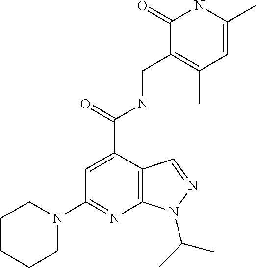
C12=C(C(C(=O)NCC3=C(C)C=C(C)NC3=O)=CC(N3CCCCC3)=N1)C=NN2C(C)C
